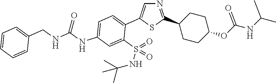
C1=C(NC(=O)NCC2=CC=CC=C2)C=C(S(=O)(=O)NC(C)(C)C)C(C2=CN=C(C3CCC(OC(NC(C)C)=O)CC3)S2)=C1
